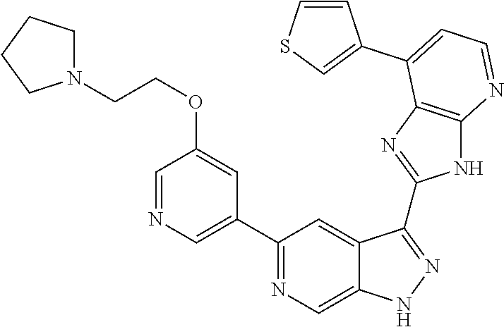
C1(C2=NC=C3C(=C2)C(C2=NC4=C(N2)N=CC=C4C2=CSC=C2)=NN3)=CN=CC(OCCN2CCCC2)=C1
